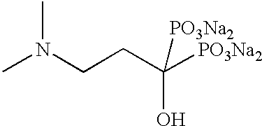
N(CCC([PO3Na2])(O)[PO3Na2])(C)C
